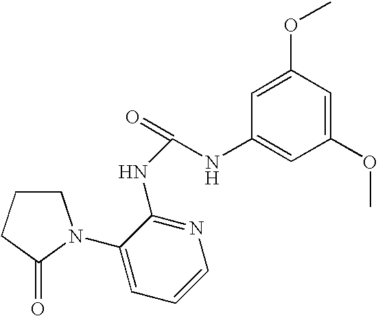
C1=CN=C(NC(=O)NC2=CC(OC)=CC(OC)=C2)C(N2CCCC2=O)=C1
